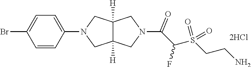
C12([H])C([H])(CN(C3=CC=C(Br)C=C3)C1)CN(C(C(S(CCN)(=O)=O)F)=O)C2
